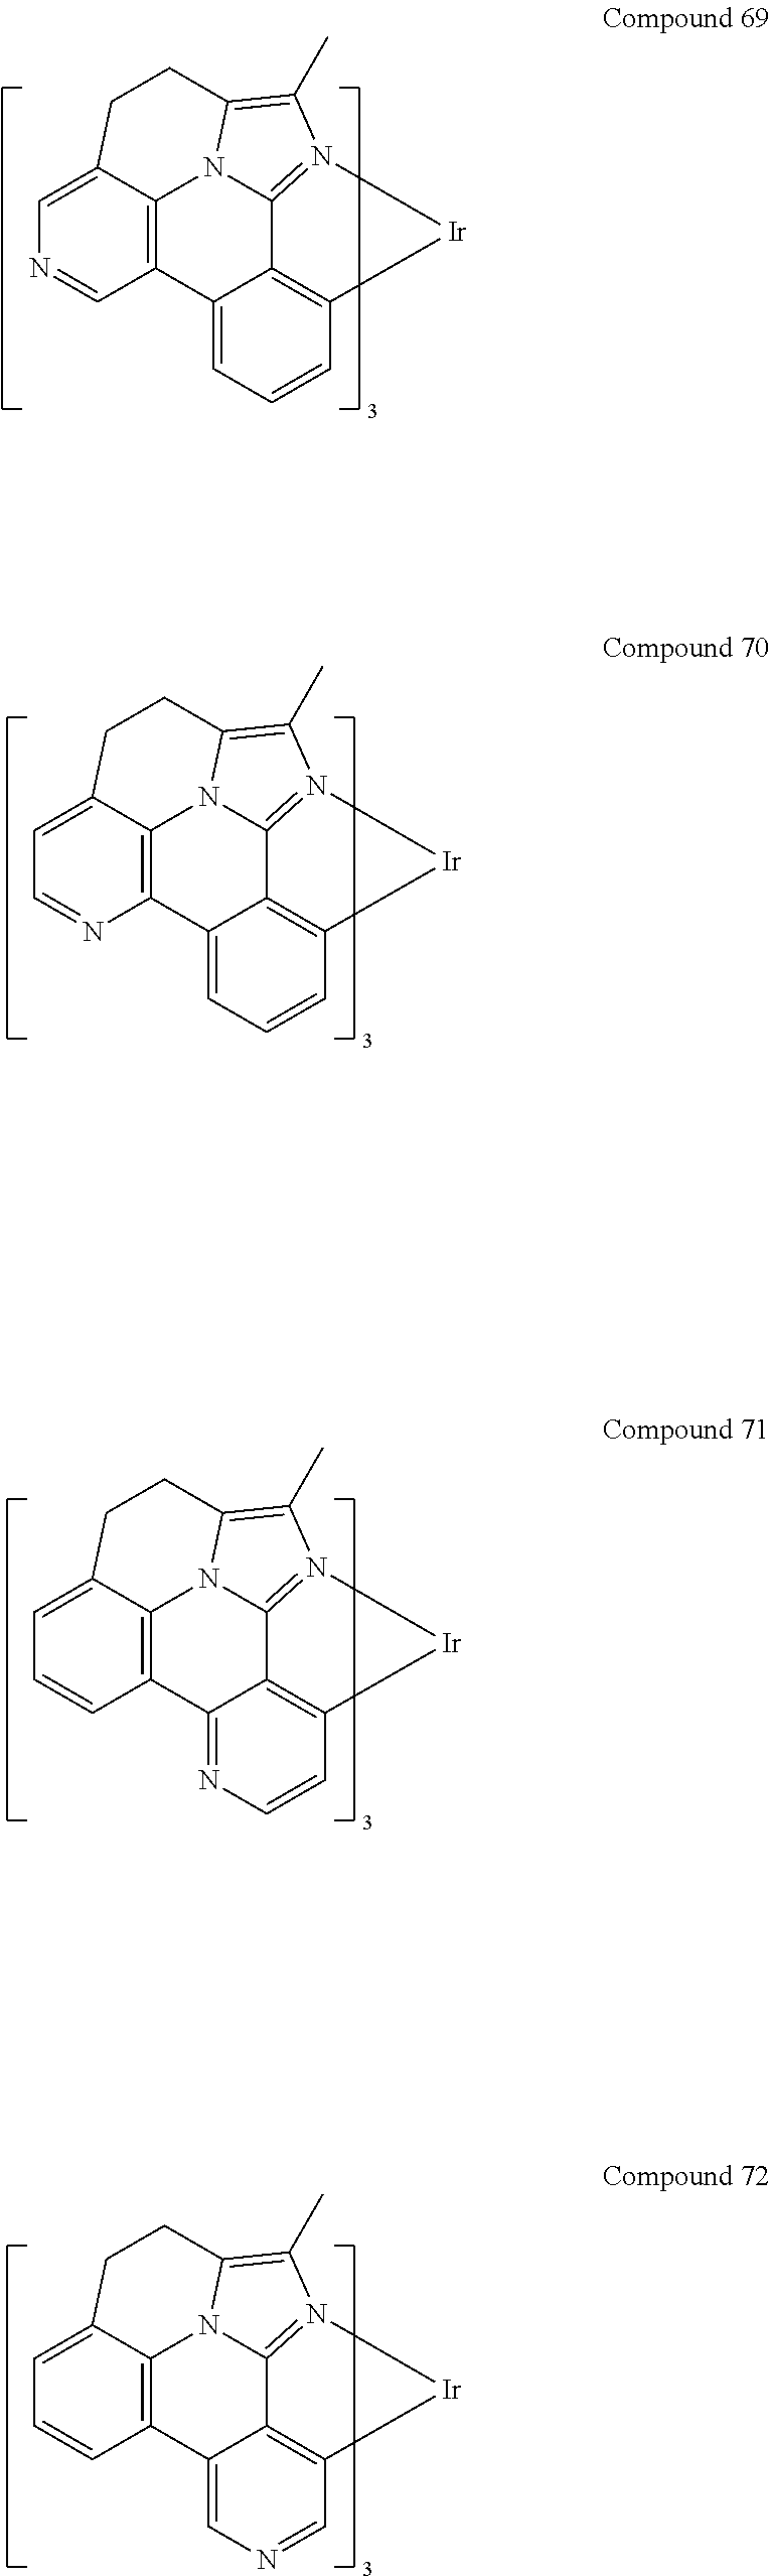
C1=C2C3=C(C=N1)C1=CC=CC4=C1C1=N(C(C)=C(N31)CC2)[Ir]4.C1=C2C3=C(N=C1)C1=CC=CC4=C1C1=N(C(C)=C(N31)CC2)[Ir]4.C1=C2C3=C(C=C1)C1=NC=CC4=C1C1=N(C(C)=C(N31)CC2)[Ir]4.C1=C2C3=C(C=C1)C1=CN=CC4=C1C1=N(C(C)=C(N31)CC2)[Ir]4
